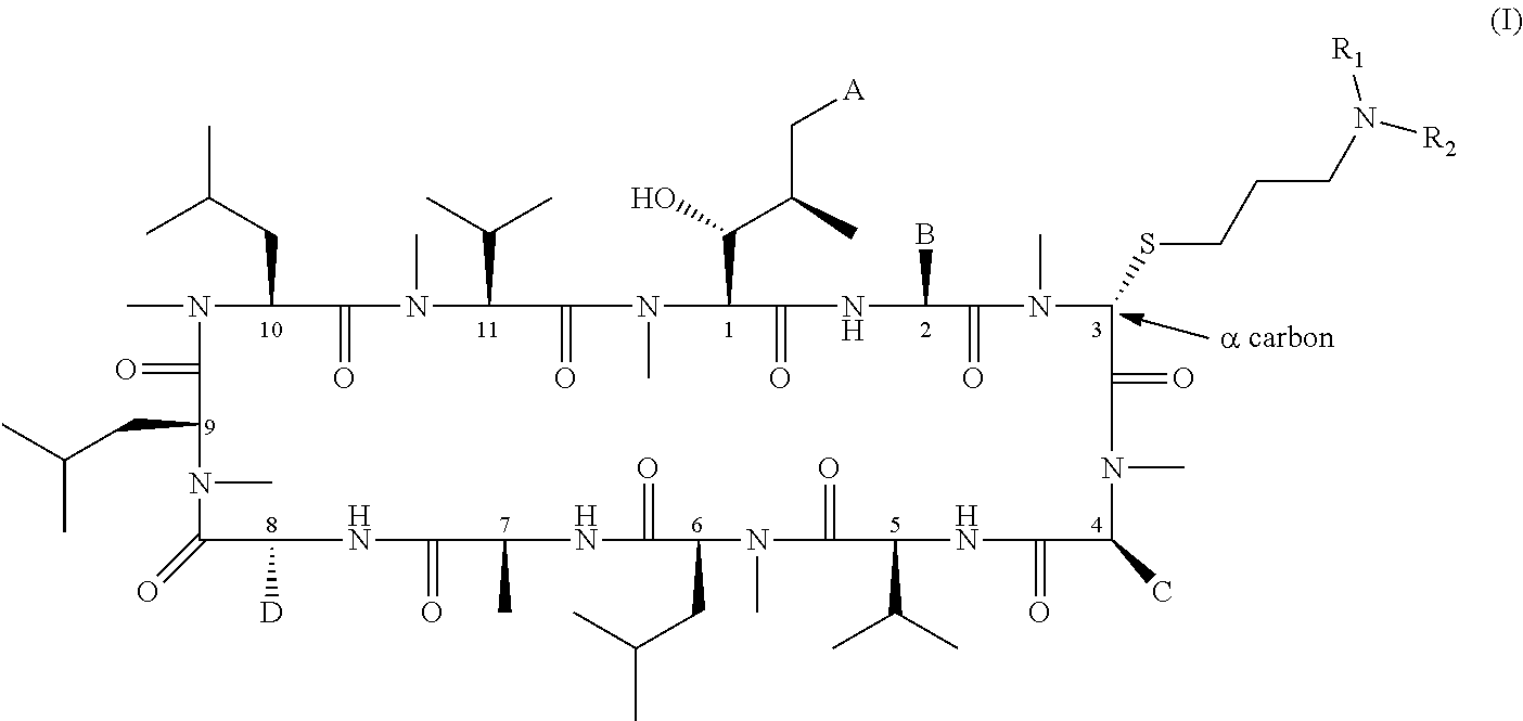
CN1C(CC(C)C)C(=O)N(C)C(C(C)C)C(=O)N(C)C(C(O)C(C[A])C)C(=O)NC(B)C(=O)N(C)C(SCCCN([R1])[R2])C(=O)N(C)C(C)C(=O)NC(C(C)C)C(=O)N(C)C(CC(C)C)C(=O)NC(C)C(=O)NC([D])C(=O)N(C)C(CC(C)C)C1=O
